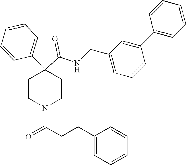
N(C(C1(C2=CC=CC=C2)CCN(C(CCC2=CC=CC=C2)=O)CC1)=O)CC1=CC=CC(C2=CC=CC=C2)=C1
